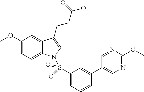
C1(OC)=CC=C2C(=C1)C(CCC(O)=O)=CN2S(C1=CC=CC(C2=CN=C(OC)N=C2)=C1)(=O)=O
